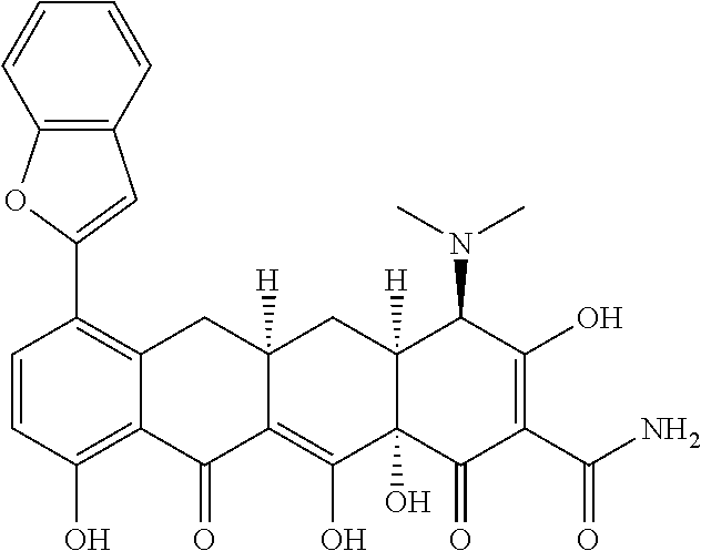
C1=CC(O)=C2C(=C1C1=CC3=C(O1)C=CC=C3)CC1([H])C(=C(O)C3(O)C([H])(C1)C(N(C)C)C(O)=C(C(N)=O)C3=O)C2=O
